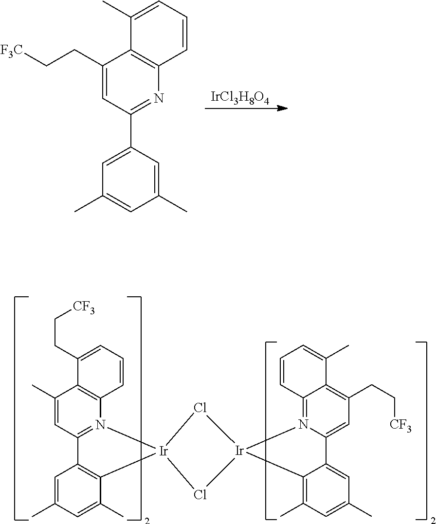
[IrCl3H8O4].C1(CC[F3C])=CC(C2=CC(C)=CC(C)=C2)=NC2=C1C(C)=CC=C2.C1(C)=CC2=N(C3=C1C(CC[CF3])=CC=C3)[Ir]1(C3=C2C=C(C)C=C3C)Cl[Ir]2(N3=C4C(=C(CC[CF3])C=C3C3=CC(C)=CC(C)=C32)C(C)=CC=C4)Cl1
